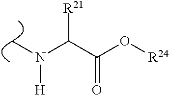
C(C(O[R24])=O)(N(C)[H])[R21]
